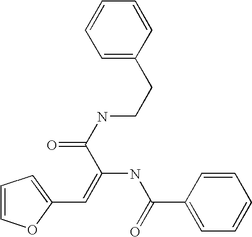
C1=C(CCNC(C(=CC2=CC=CO2)NC(C2=CC=CC=C2)=O)=O)C=CC=C1
